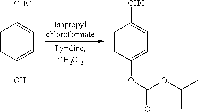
C1=CC(O)=CC=C1[CHO].C1=CC(OC(OC(C)C)=O)=CC=C1[CHO]
